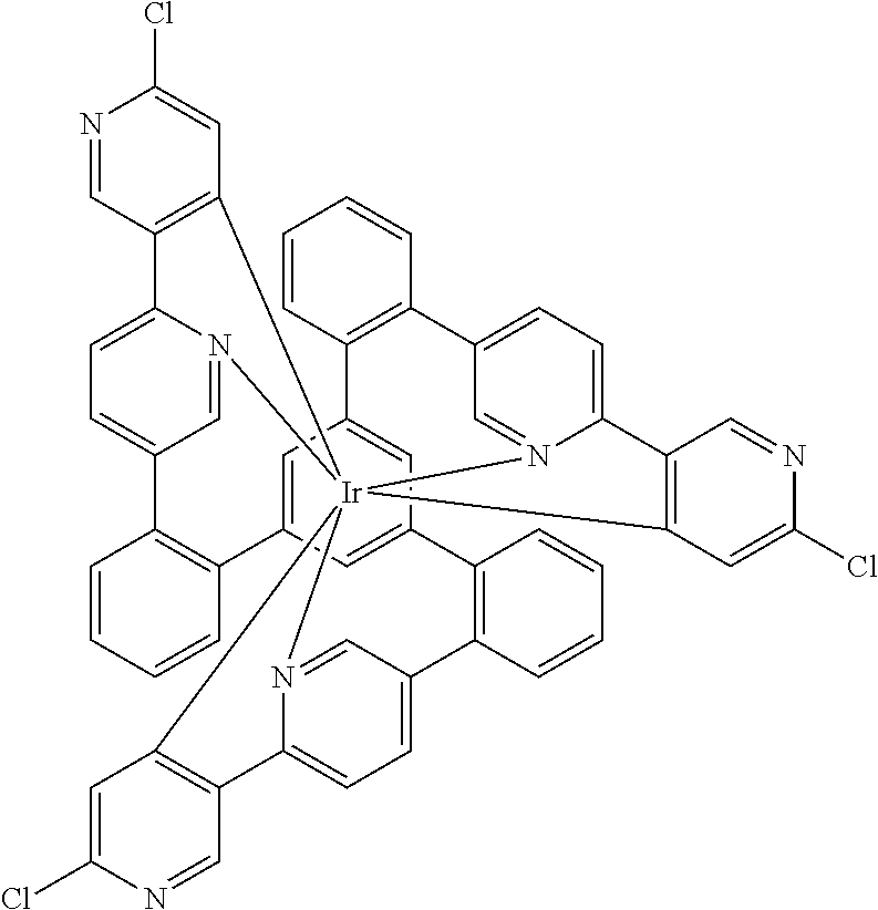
N12=CC3=CC=C1C1=C([Ir]2456N2=CC(=CC=C2C2=C4C=C(Cl)N=C2)C2=C(C4=CC(=CC(=C4)C4=C(C=CC=C4)C4=CC=C(N5=C4)C4=C6C=C(Cl)N=C4)C4=C3C=CC=C4)C=CC=C2)C=C(Cl)N=C1
